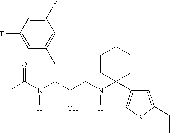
CC(N(C(C(CN(C1(C2=CSC(CC)=C2)CCCCC1)[H])O)CC1=CC(F)=CC(F)=C1)[H])=O
